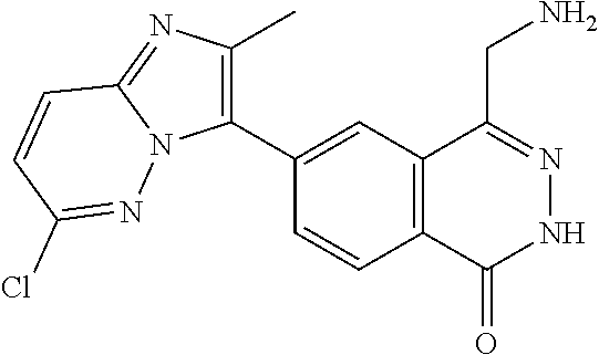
C1(C2=C(C)N=C3N2N=C(Cl)C=C3)=CC2=C(C=C1)C(=O)NN=C2CN
